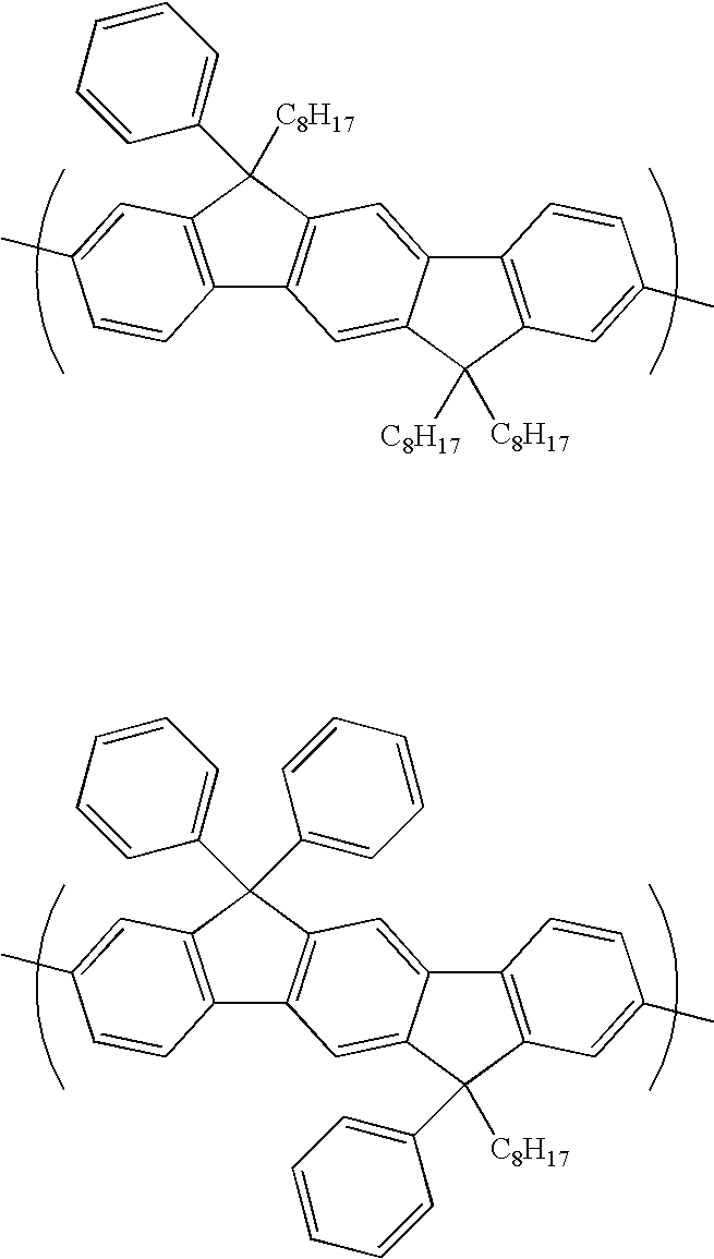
C12=C(C(C3=CC=CC=C3)([C8H17])C3=C1C=C1C(=C3)C3=C(C1([C8H17])[C8H17])C=C(C)C=C3)C=C(C)C=C2.C12=C(C(C3=CC=CC=C3)(C3=CC=CC=C3)C3=C1C=C1C(=C3)C3=C(C1([C8H17])C1=CC=CC=C1)C=C(C)C=C3)C=C(C)C=C2
